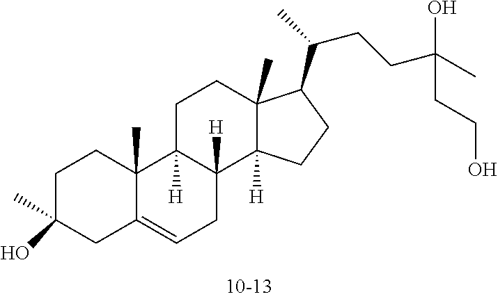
C1C(C)(O)CC2=CCC3([H])C([H])(C2(C)C1)CCC1(C)C3([H])CCC1C(CCC(C)(CCO)O)C
